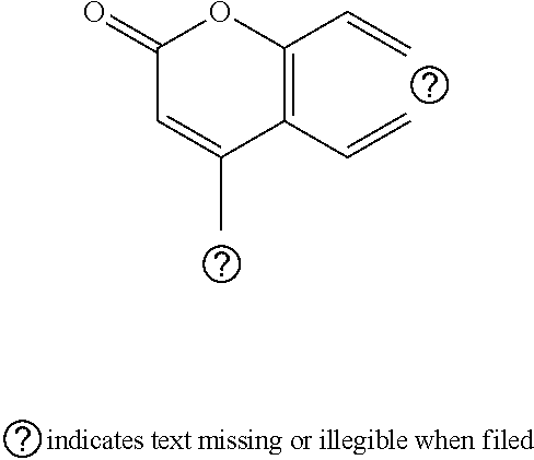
C1(C=C)=C(C=C)C(C)=CC(=O)O1
